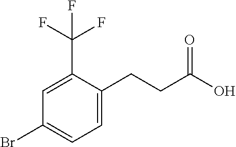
C1=C(C(F)(F)F)C(CCC(=O)O)=CC=C1Br
